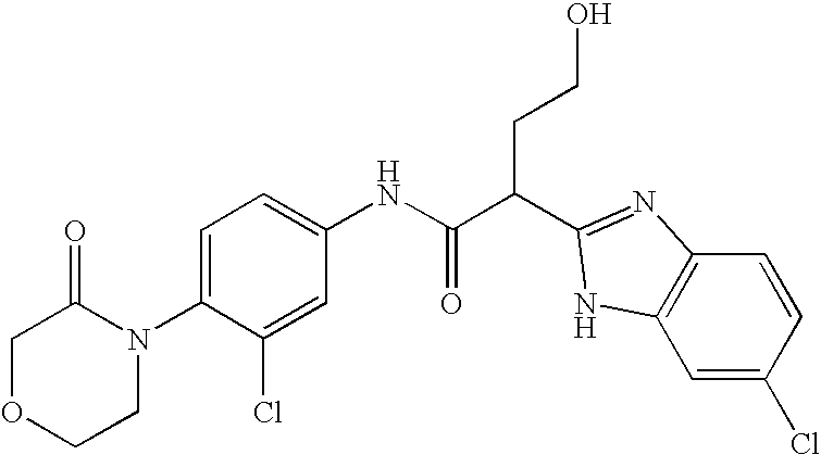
N(C(C(CCO)C1=NC2=C(C=C(Cl)C=C2)N1)=O)C1=CC=C(N2C(=O)COCC2)C(Cl)=C1
